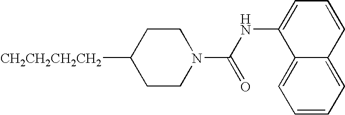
C1CC([CH2CH2CH2CH2])CCN1C(NC1=CC=CC2=CC=CC=C12)=O
